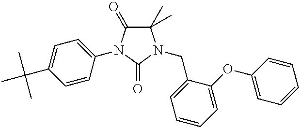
C1(C)(C)C(=O)N(C2=CC=C(C(C)(C)C)C=C2)C(=O)N1CC1=CC=CC=C1OC1=CC=CC=C1
